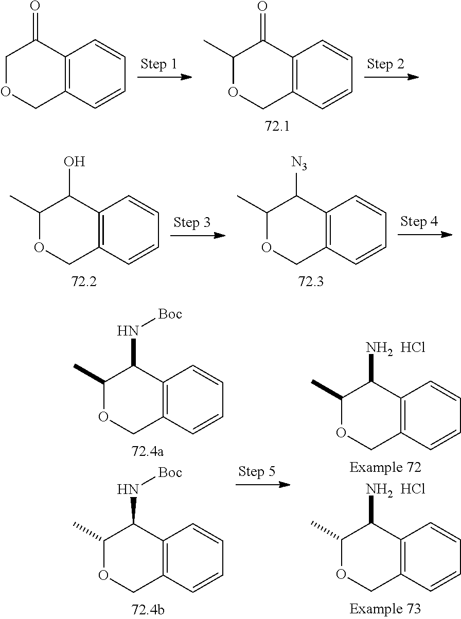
C12=C(C=CC=C1)COCC2=O.C12=C(C=CC=C1)COC(C)C2=O.C12=C(C=CC=C1)COC(C)C2O.C12=C(C=CC=C1)COC(C)C2[N3].C12=C(C=CC=C1)COC(C)C2N[Boc].C12=C(C=CC=C1)COC(C)C2N[Boc].C12=C(C=CC=C1)COC(C)C2[NH2  HCl].C12=C(C=CC=C1)COC(C)C2[NH2  HCl]
